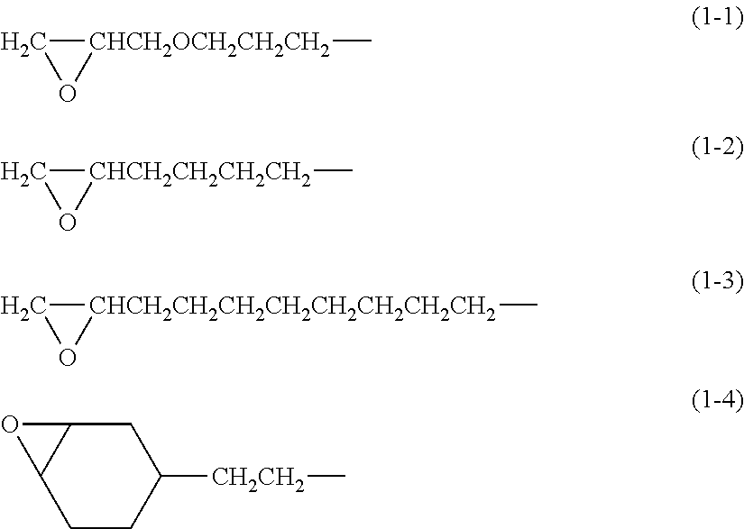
C1[CHCH2OCH2CH2CH2](C)O1.C1[CHCH2CH2CH2CH2](C)O1.C1[CHCH2CH2CH2CH2CH2CH2CH2CH2](C)O1.C1C2C(CCC1[CH2CH2]C)O2
